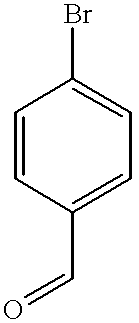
C1=CC(C=O)=CC=C1Br
